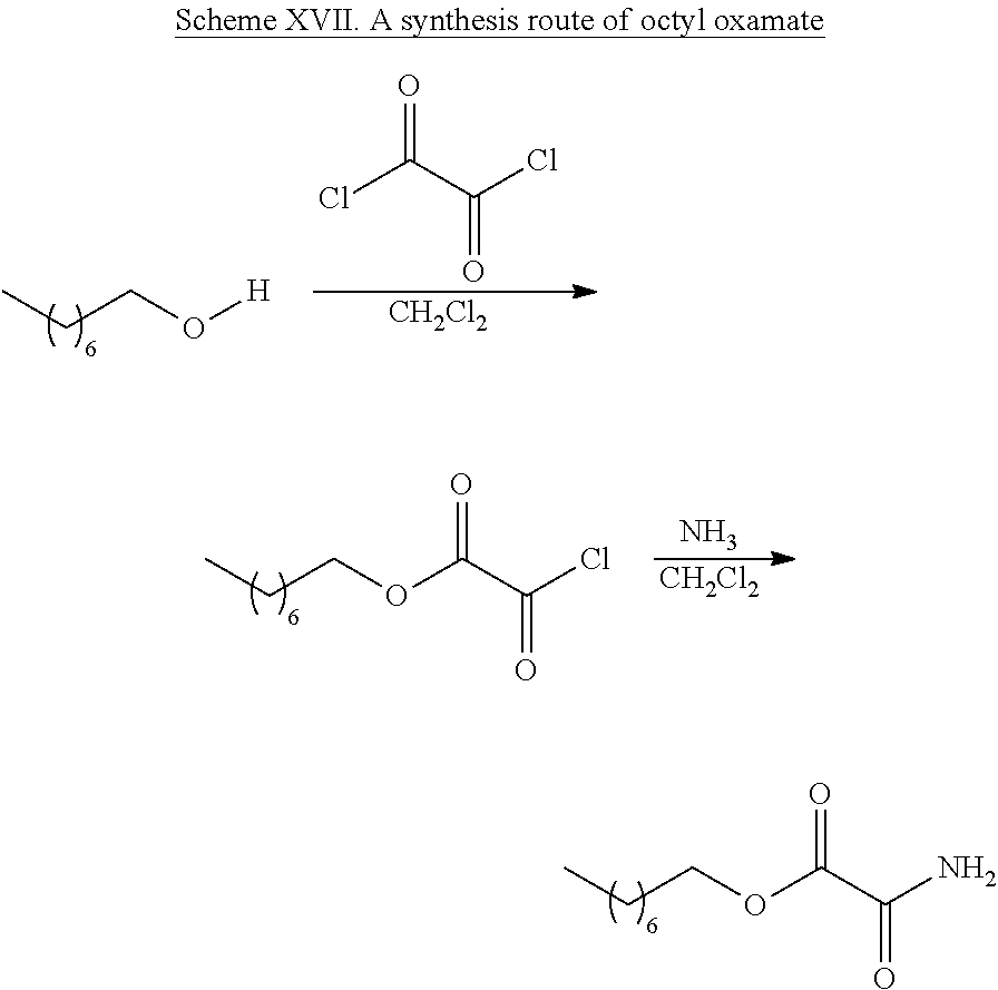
CCCO[H].ClC(C(Cl)=O)=O.[CH2Cl2].CCCOC(C(Cl)=O)=O.N.[CH2Cl2].CCCOC(C(N)=O)=O
